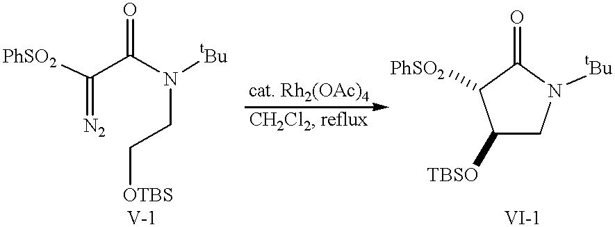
N(CC[OTBS])([tBu])C(C([PhSO2])=[N2])=O.C1([TBSO])CN([tBu])C(=O)C1[PhSO2]
